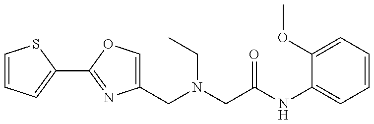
C1=CC=C(C2=NC(CN(CC(NC3=CC=CC=C3OC)=O)CC)=CO2)S1
